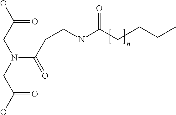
C(N(CC(=O)O)CC(=O)O)(=O)CCNC(CCCC)=O
